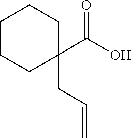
C1(C(O)=O)(CC=C)CCCCC1
